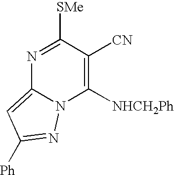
N1=C([SMe])C([CN])=C([NHCH2Ph])N2C1=CC([Ph])=N2
